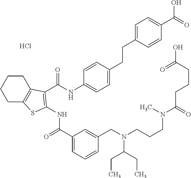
C1(C(=O)NC2=C(C(NC3=CC=C(CCC4=CC=C(C(=O)O)C=C4)C=C3)=O)C3=C(CCCC3)S2)=CC=CC(CN(CCCN(C(CCCC(O)=O)=O)C)C(CC)CC)=C1.Cl
